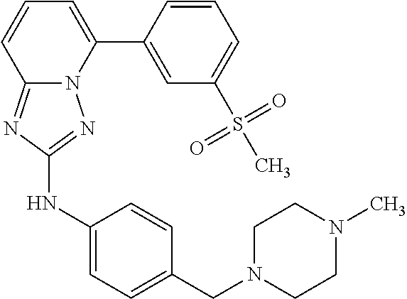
C1=CC(C2=CC=CC3=NC(NC4=CC=C(CN5CCN(C)CC5)C=C4)=NN23)=CC(S(C)(=O)=O)=C1
